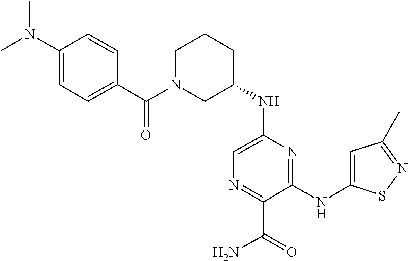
N(C1=CN=C(C(N)=O)C(NC2=CC(C)=NS2)=N1)C1CCCN(C(=O)C2=CC=C(N(C)C)C=C2)C1
